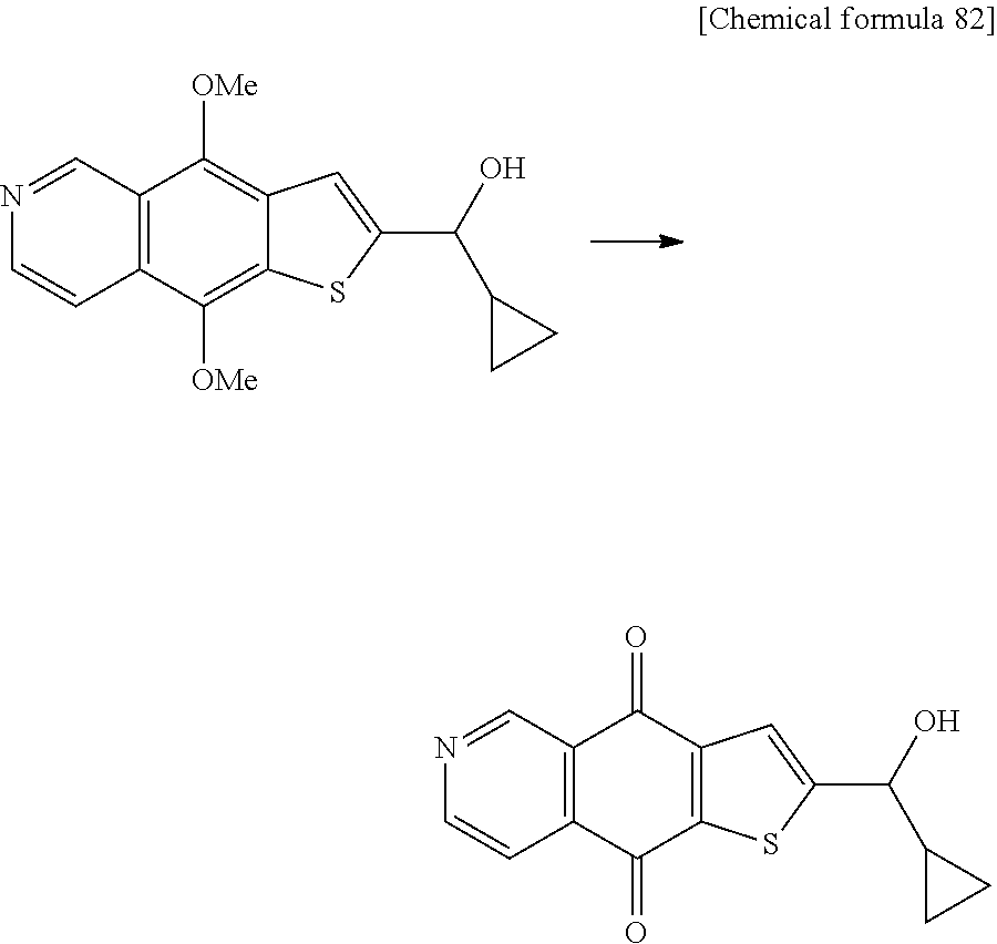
N1=CC2=C(C=C1)C(=O)C1=C(C2=O)C=C(C(O)C2CC2)S1.N1=CC2=C(C=C1)C([OMe])=C1C(=C2[OMe])C=C(C(O)C2CC2)S1
